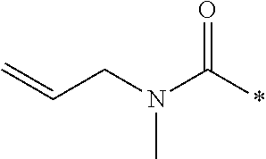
CN(C(*)=O)CC=C
